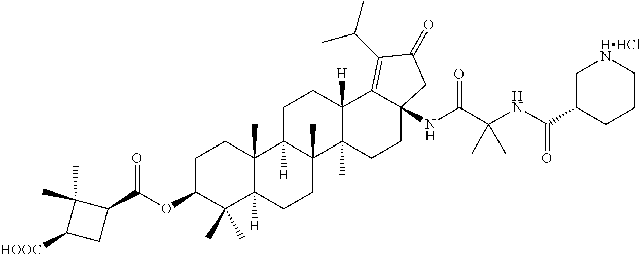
C1C[HHClN]CC(C(NC(C(NC23C(=C(C(C)C)C(=O)C2)C2([H])C(C)(CC3)C3(C)C([H])(CC2)C2(C)C([H])(CC3)C(C)(C)C(OC(=O)C3C(C)(C)C([HOOC])C3)CC2)=O)(C)C)=O)C1
